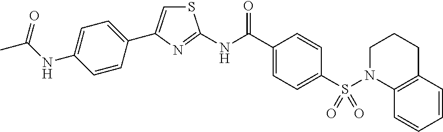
S1C=C(C2=CC=C(NC(C)=O)C=C2)N=C1NC(C1=CC=C(S(N2C3=C(CCC2)C=CC=C3)(=O)=O)C=C1)=O
